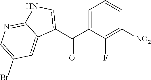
C1=C(C(C2=CNC3=NC=C(Br)C=C23)=O)C(F)=C([NO2])C=C1
